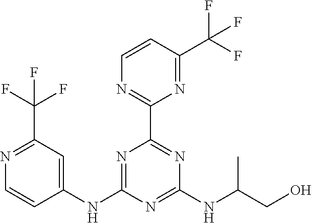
C1=CC(C(F)(F)F)=NC(C2=NC(NC(CO)C)=NC(NC3=CC(C(F)(F)F)=NC=C3)=N2)=N1
